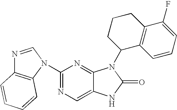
C12=CN=C(N3C4=C(N=C3)C=CC=C4)N=C1N(C1C3=C(C(F)=CC=C3)CCC1)C(=O)N2
